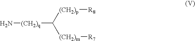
[(CH2)q](C([(CH2)p][R8])[(CH2)m][R7])N
